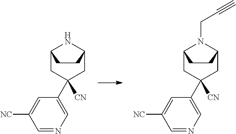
C12CC([CN])(C3=CN=CC([NC])=C3)CC(N1)CC2.C12CC([CN])(C3=CN=CC([NC])=C3)CC(N1CC#C)CC2
